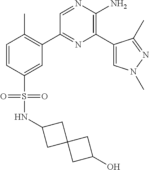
C1(C2=C(C)C=CC(S(=O)(=O)NC3CC4(C3)CC(O)C4)=C2)=NC(C2=CN(C)N=C2C)=C(N)N=C1
